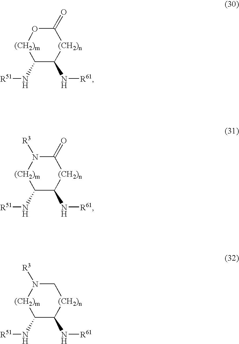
C1(N[R51])C(N[R61])[(CH2)n]C(=O)O[(CH2)m]1.C1(N[R51])C(N[R61])[(CH2)n]C(=O)N([R3])[(CH2)m]1.C1(N[R51])C(N[R61])[(CH2)n]CN([R3])[(CH2)m]1
